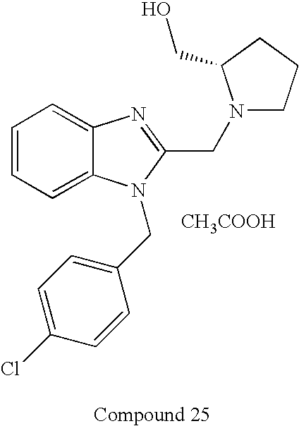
C1=CC=C2C(=C1)N=C(CN1CCCC1CO)N2CC1=CC=C(Cl)C=C1.[CH3COOH]
